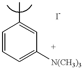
C1=CC=C([N(CH3)3])C=C1C
